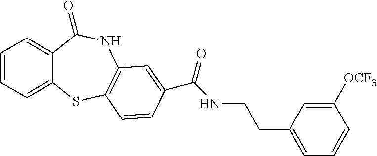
C1=CC=C2C(=C1)C(=O)NC1=C(S2)C=CC(C(NCCC2=CC=CC([OCF3])=C2)=O)=C1
